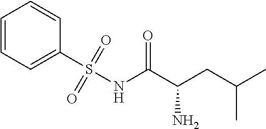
C1=CC=C(S(NC(C(CC(C)C)N)=O)(=O)=O)C=C1
